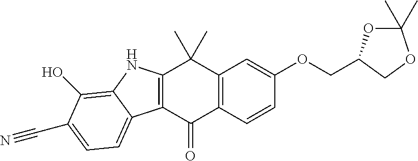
C12=C(C=CC(OCC3COC(C)(C)O3)=C1)C(=O)C1=C(C2(C)C)NC2=C(O)C(C#N)=CC=C12
